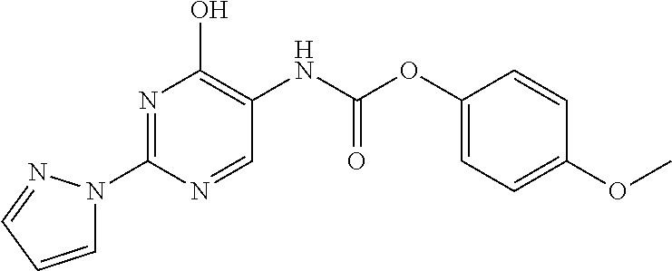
N1=C(N2C=CC=N2)N=CC(NC(=O)OC2=CC=C(OC)C=C2)=C1O
